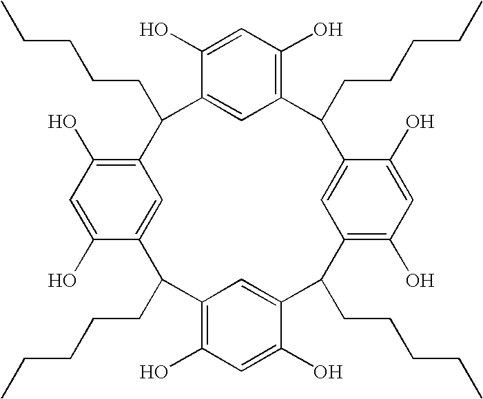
C1(O)=CC(O)=C2C=C1C(CCCCC)C1=C(O)C=C(O)C(=C1)C(CCCCC)C1=C(O)C=C(O)C(=C1)C(CCCCC)C1=C(O)C=C(O)C(=C1)C2CCCCC
